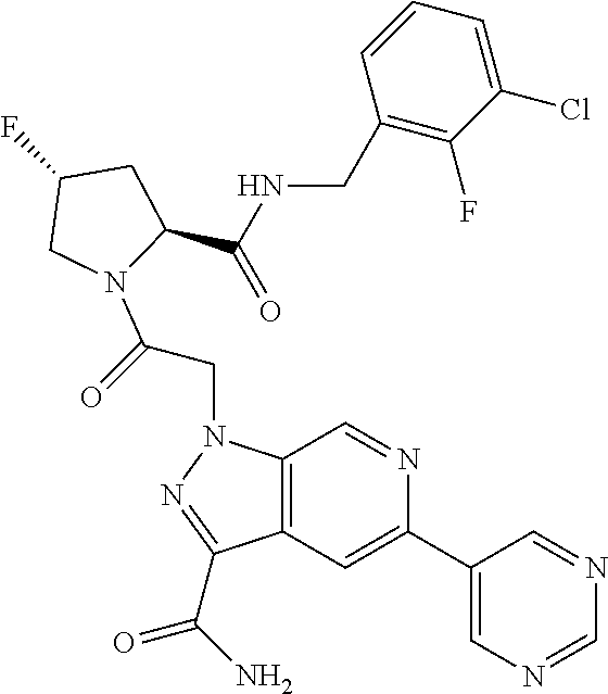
C1(F)CN(C(CN2C3=C(C=C(C4=CN=CN=C4)N=C3)C(C(N)=O)=N2)=O)C(C(NCC2=C(F)C(Cl)=CC=C2)=O)C1
